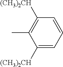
C1([(CH3)2CH])=C(C)C([(CH3)2CH])=CC=C1
